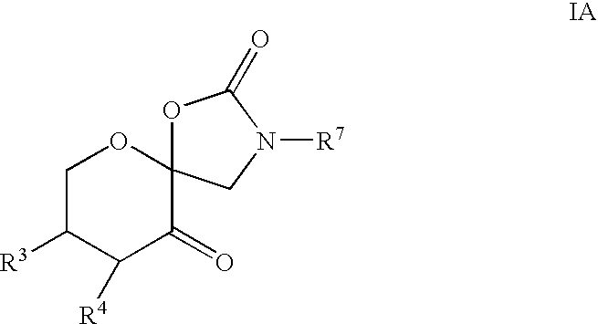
C1C([R3])C([R4])C(=O)C2(O1)OC(=O)N([R7])C2
